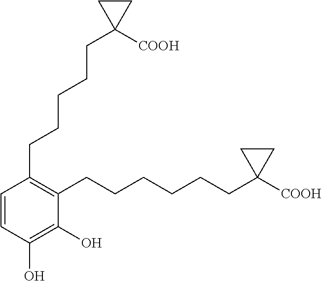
C1=CC(O)=C(O)C(CCCCCCC2([COOH])CC2)=C1CCCCCC1([COOH])CC1
